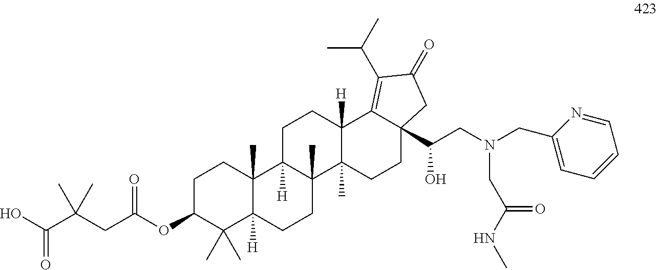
OC(C(CC(OC1C(C)(C)C2([H])C(C)(CC1)C1([H])C(C)(CC2)C2(C)C([H])(CC1)C1=C(C(C)C)C(=O)CC1(C(CN(CC1=CC=CC=N1)CC(NC)=O)O)CC2)=O)(C)C)=O
